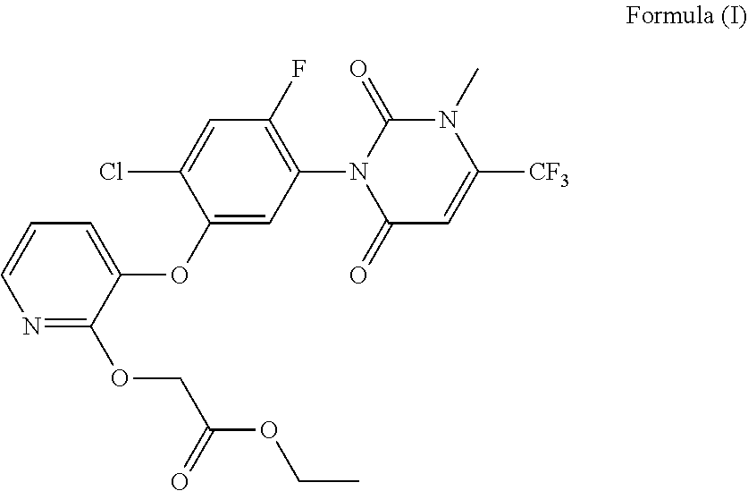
C1(OC2=CC=CN=C2OCC(OCC)=O)=CC(N2C(=O)C=C([CF3])N(C)C2=O)=C(F)C=C1Cl
